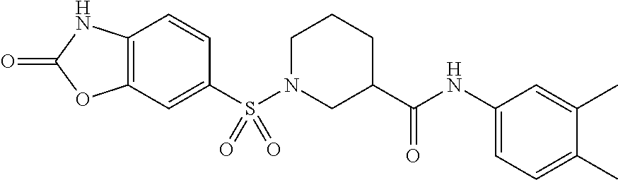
C1=CC2=C(C=C1S(N1CCCC(C(NC3=CC=C(C)C(C)=C3)=O)C1)(=O)=O)OC(=O)N2
